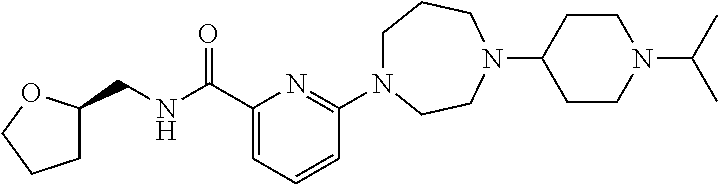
C1N(C2=NC(C(NCC3CCCO3)=O)=CC=C2)CCN(C2CCN(C(C)C)CC2)CC1
